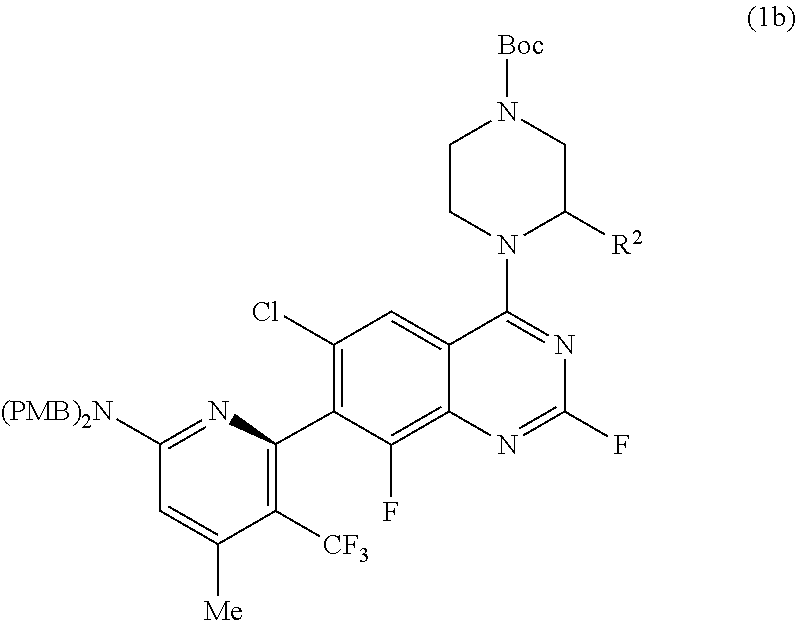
C1(F)=NC2=C(F)C(C3=C([CF3])C([Me])=CC([(PMB)2N])=N3)=C(Cl)C=C2C(N2CCN([Boc])CC2[R2])=N1
